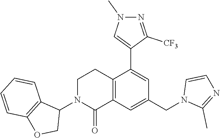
C1(N2CCC3=C(C2=O)C=C(CN2C(C)=NC=C2)C=C3C2=CN(C)N=C2[CF3])C2=C(OC1)C=CC=C2
